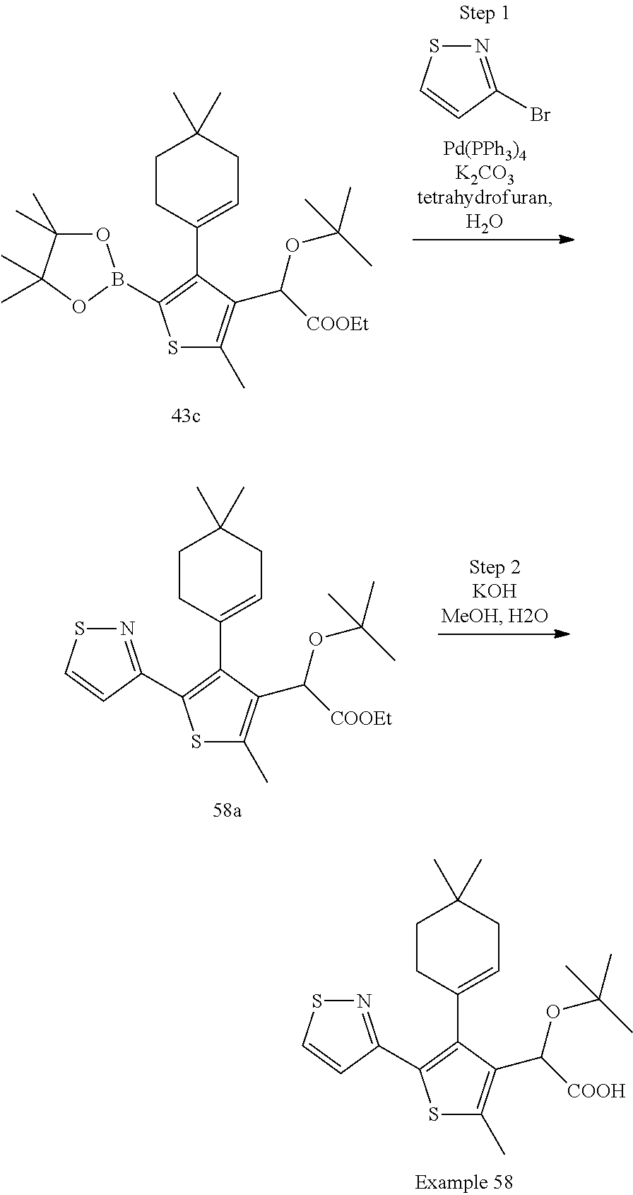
N1=C(C2=C(C3=CCC(C)(C)CC3)C(C(OC(C)(C)C)[COOEt])=C(C)S2)C=CS1.N1=C(C2=C(C3=CCC(C)(C)CC3)C(C(OC(C)(C)C)[COOH])=C(C)S2)C=CS1.O1C(C)(C)C(C)(C)OB1C1=C(C2=CCC(C)(C)CC2)C(C(OC(C)(C)C)[COOEt])=C(C)S1.N1=C(Br)C=CS1
